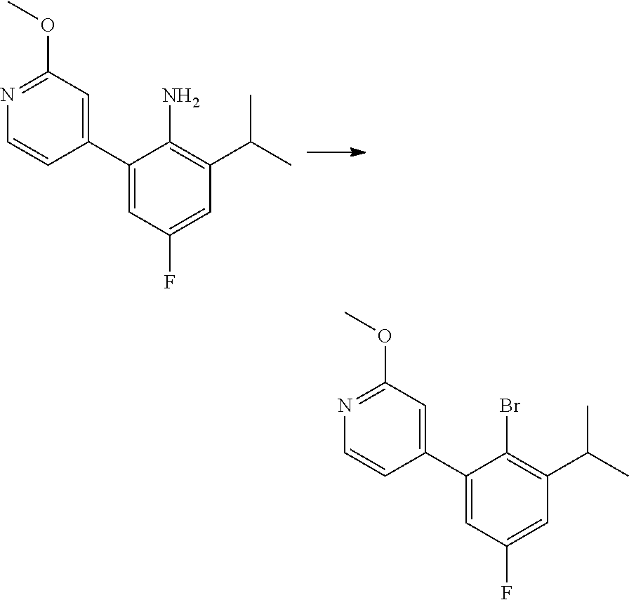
C1=C(C2=CC(OC)=NC=C2)C(N)=C(C(C)C)C=C1F.C1=C(C2=CC(OC)=NC=C2)C(Br)=C(C(C)C)C=C1F
